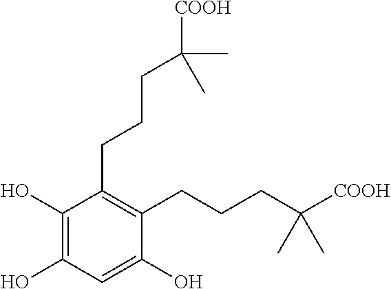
C1(O)=C(O)C=C(O)C(CCCC([COOH])(C)C)=C1CCCC(C)(C)[COOH]
